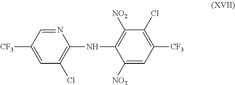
C1(NC2=C([NO2])C(Cl)=C([CF3])C=C2[NO2])=C(Cl)C=C([CF3])C=N1
